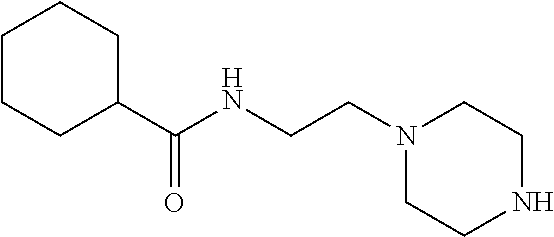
N(CCN1CCNCC1)C(C1CCCCC1)=O
